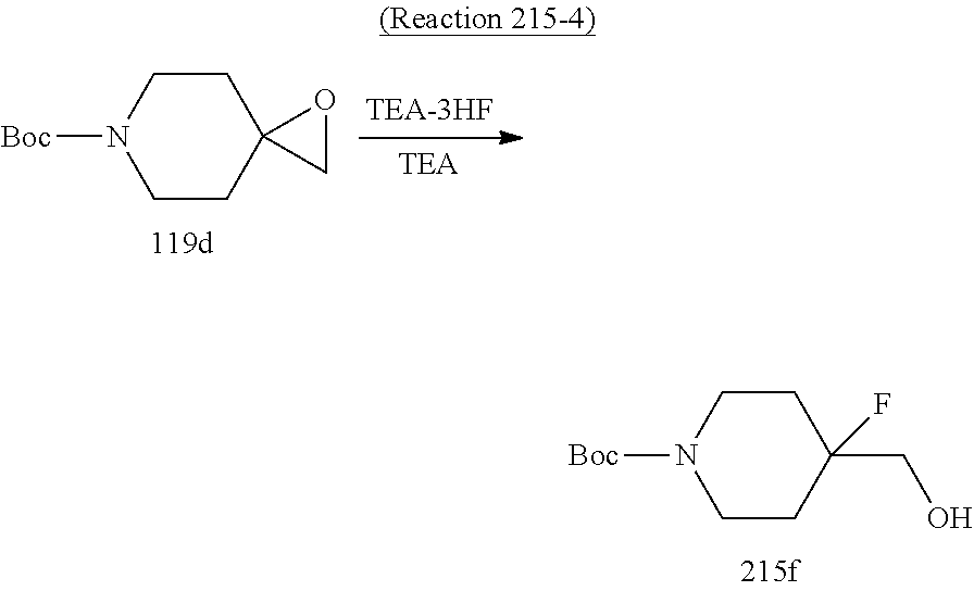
C1CC(F)(CO)CCN1[Boc].C1CC2(CCN1[Boc])CO2
